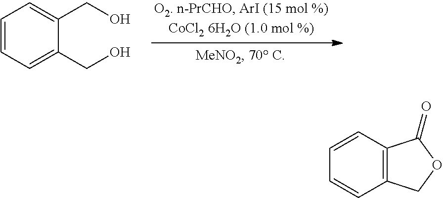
C1=CC=C(CO)C(CO)=C1.C12=C(C=CC=C1)C(=O)OC2
